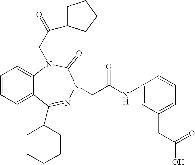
C1=CC=C2C(=C1)N(CC(C1CCCC1)=O)C(=O)N(CC(NC1=CC(CC(O)=O)=CC=C1)=O)N=C2C1CCCCC1
